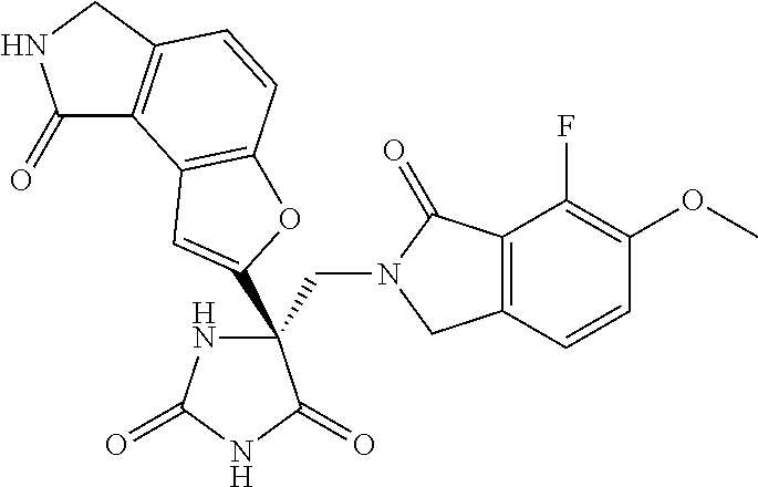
C(C1(C2=CC3=C(C=CC4=C3C(=O)NC4)O2)NC(=O)NC1=O)N1CC2=C(C1=O)C(F)=C(OC)C=C2
